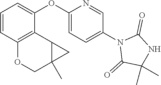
C1=CC2=C(C(OC3=CC=C(N4C(=O)C(C)(C)NC4=O)C=N3)=C1)C1C(C)(CO2)C1
